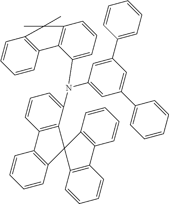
C1=CC2=C(C=C1)C1(C3=C2C=CC=C3)C2=C(C=CC=C2)C2=C1C(N(C1=CC=CC3=C1C1=C(C=CC=C1)C3(C)C)C1=CC(C3=CC=CC=C3)=CC(C3=CC=CC=C3)=C1)=CC=C2
